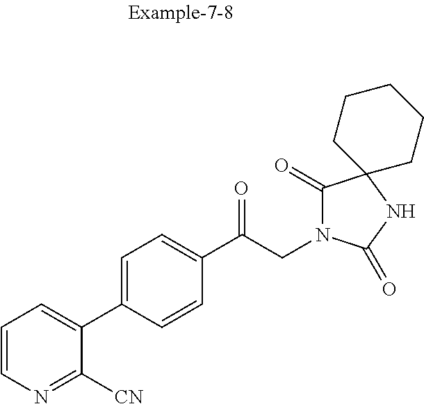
C1=CN=C([CN])C(C2=CC=C(C(CN3C(=O)C4(NC3=O)CCCCC4)=O)C=C2)=C1
